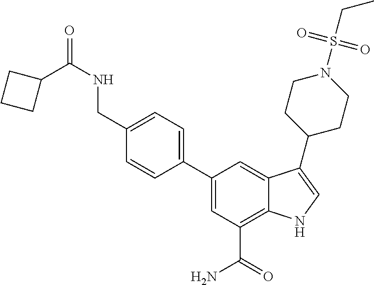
C1(C2=CC=C(CNC(=O)C3CCC3)C=C2)=CC(C(=O)N)=C2C(=C1)C(C1CCN(S(CC)(=O)=O)CC1)=CN2
